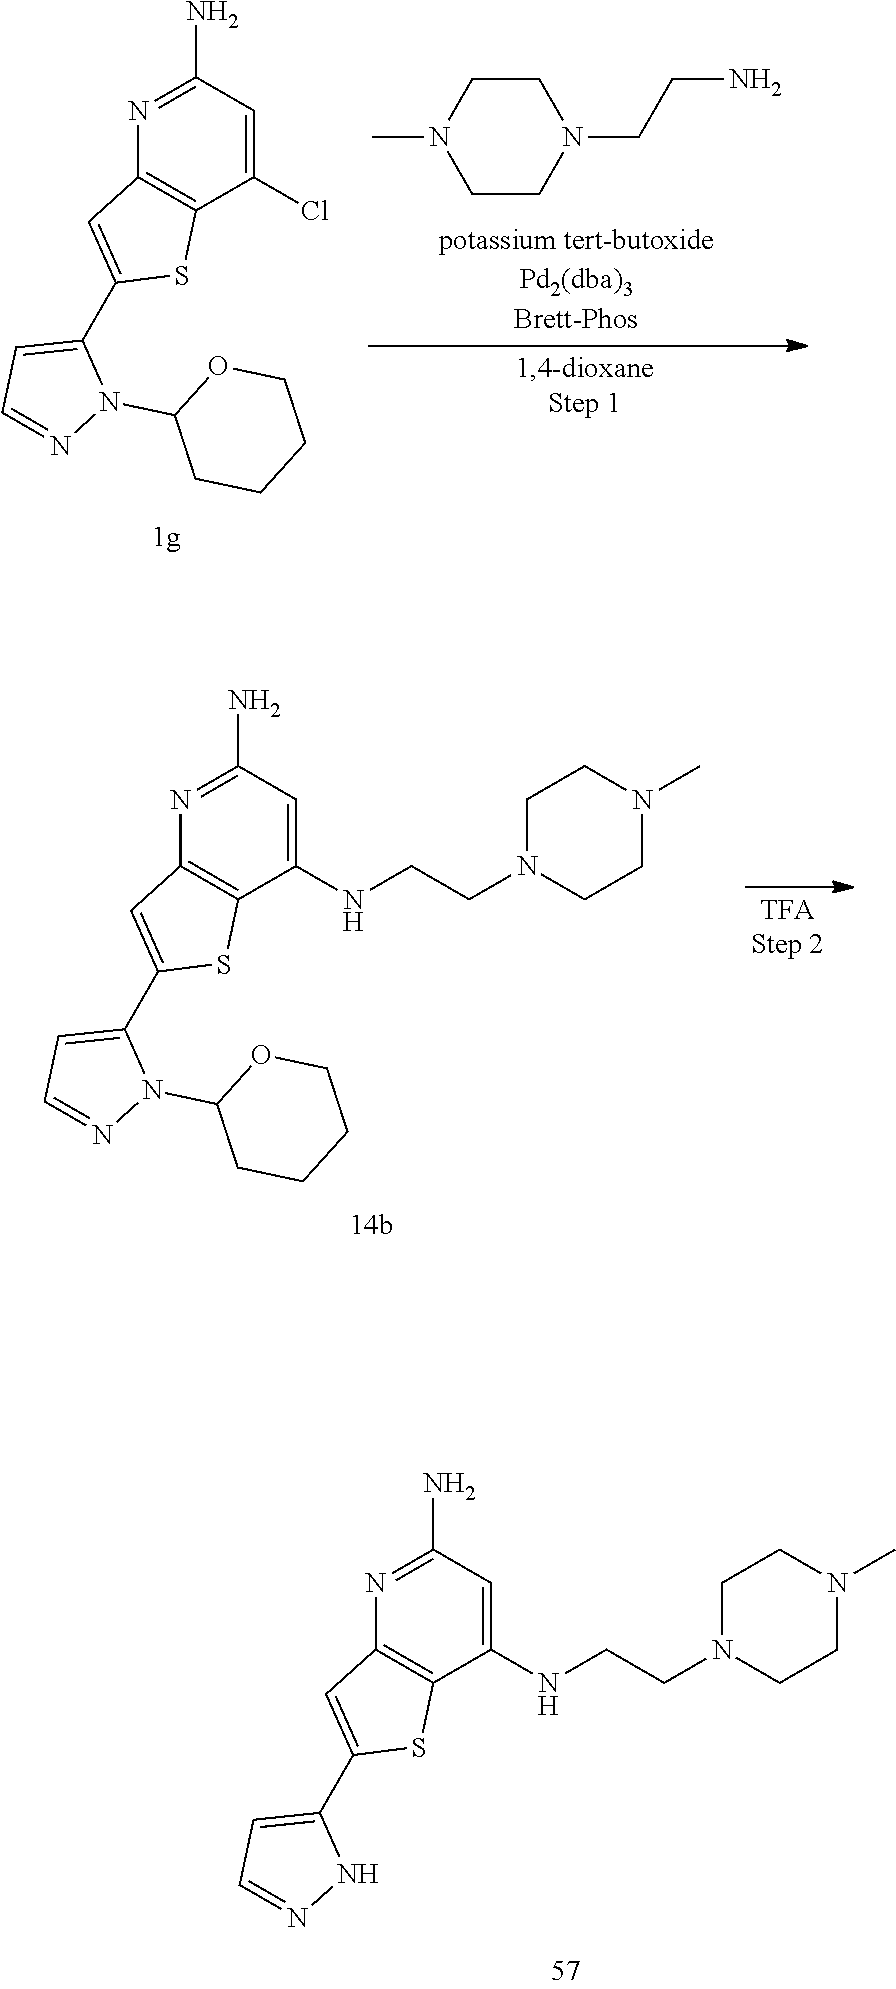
C1CN(CCNC2=CC(N)=NC3=C2SC(C2=CC=NN2)=C3)CCN1C.C1(N)=NC2=C(C(Cl)=C1)SC(C1=CC=NN1C1CCCCO1)=C2.C1CN(C)CCN1CCN.N1(C2CCCCO2)N=CC=C1C1=CC2=C(C(NCCN3CCN(C)CC3)=CC(N)=N2)S1
